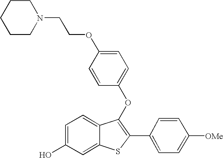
C1CCN(CCOC2=CC=C(OC3=C(C4=CC=C([OMe])C=C4)SC4=CC(O)=CC=C34)C=C2)CC1
